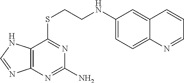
C1(NCCSC2=NC(N)=NC3=C2NC=N3)=CC=C2C(=C1)C=CC=N2
